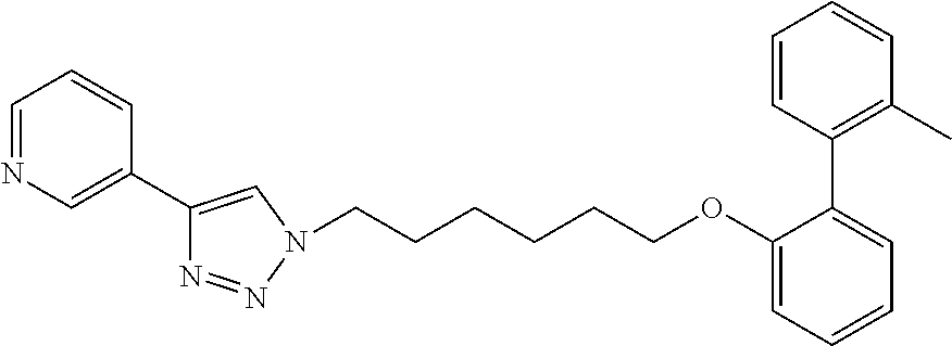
C1=NC=C(C2=CN(CCCCCCOC3=CC=CC=C3C3=C(C)C=CC=C3)N=N2)C=C1
